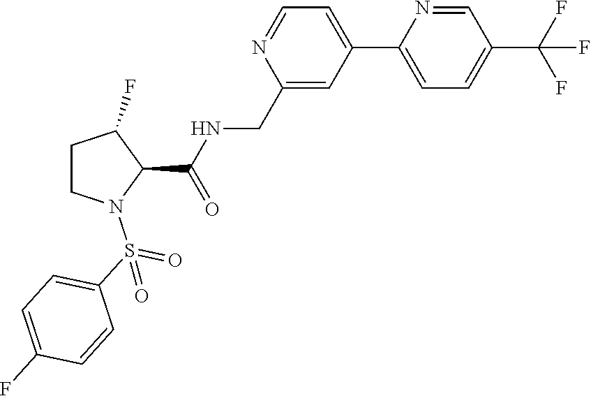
N1=CC=C(C2=CC=C(C(F)(F)F)C=N2)C=C1CNC(C1N(S(C2=CC=C(F)C=C2)(=O)=O)CCC1F)=O
